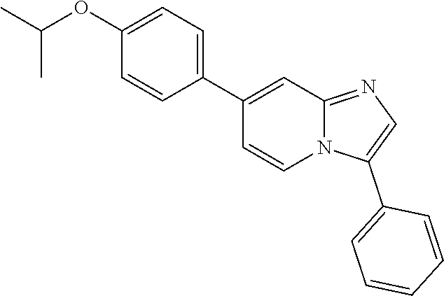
C12=NC=C(C3=CC=CC=C3)N1C=CC(C1=CC=C(OC(C)C)C=C1)=C2
